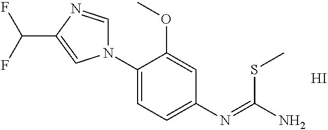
N1(C2=CC=C(N=C(N)SC)C=C2OC)C=NC(C(F)F)=C1.I
